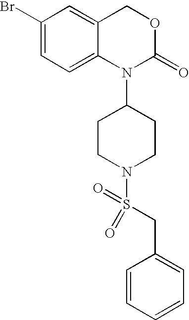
C1(Br)=CC=C2C(=C1)COC(=O)N2C1CCN(S(CC2=CC=CC=C2)(=O)=O)CC1
